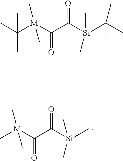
C[M](C(=O)C(=O)[Si](C)(C)C)(C)C.CC([M](C(=O)C(=O)[Si](C(C)(C)C)(C)C)(C)C)(C)C
